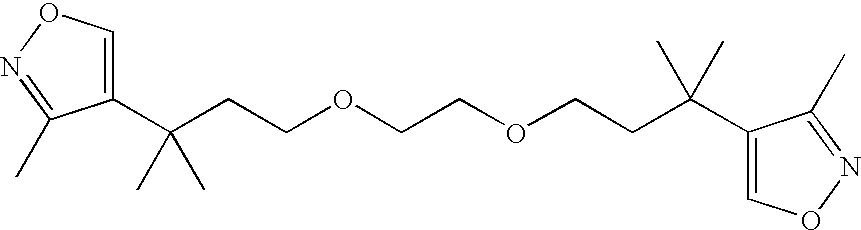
C(COCCOCCC(C)(C)C1=CON=C1C)C(C)(C)C1=CON=C1C
